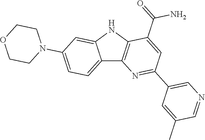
C12=CC=C(N3CCOCC3)C=C1NC1=C2N=C(C2=CN=CC(C)=C2)C=C1C(=O)N
